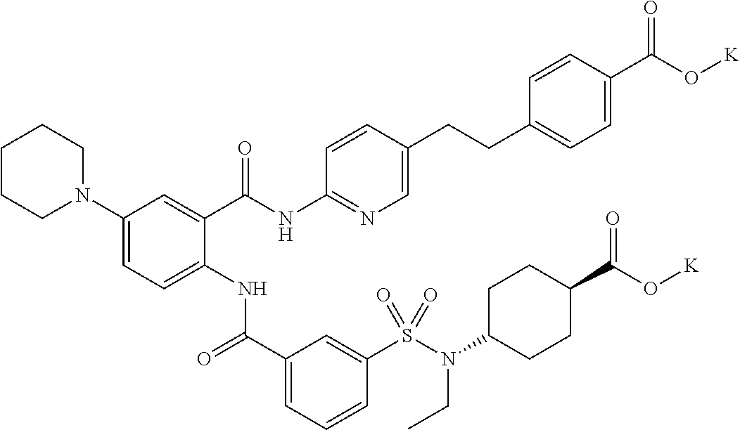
C1(N2CCCCC2)=CC=C(NC(C2=CC=CC(S(N(CC)C3CCC(C(=O)O[K])CC3)(=O)=O)=C2)=O)C(C(NC2=NC=C(CCC3=CC=C(C(O[K])=O)C=C3)C=C2)=O)=C1
